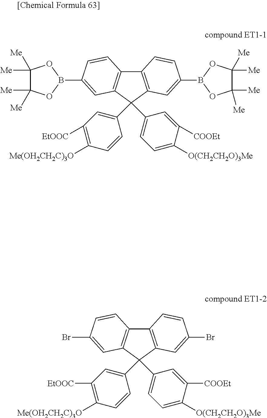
C12=C(C(C3=CC([EtOOC])=C([Me(OH2CH2C)3O])C=C3)(C3=CC=C([O(CH2CH2O)3Me])C([COOEt])=C3)C3=C1C=CC(B1OC([Me])([Me])C([Me])([Me])O1)=C3)C=C(B1OC([Me])([Me])C([Me])([Me])O1)C=C2.C12=C(C(C3=CC([EtOOC])=C([Me(OH2CH2C)3O])C=C3)(C3=CC=C([O(CH2CH2O)3Me])C([COOEt])=C3)C3=C1C=CC(Br)=C3)C=C(Br)C=C2
